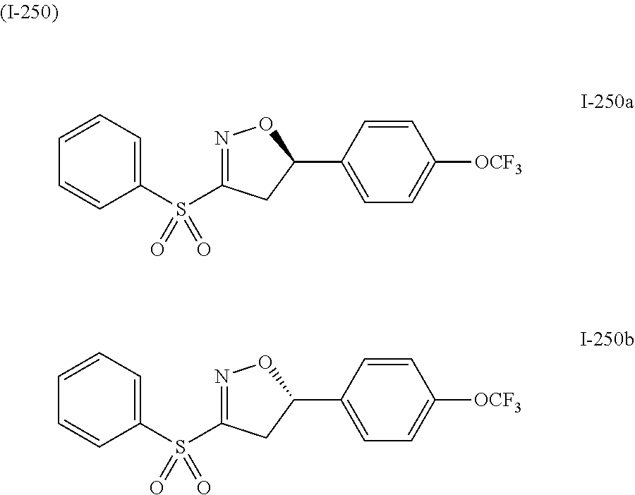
C1=CC=CC=C1S(C1=NOC(C2=CC=C([OCF3])C=C2)C1)(=O)=O.C1=CC=CC=C1S(C1=NOC(C2=CC=C([OCF3])C=C2)C1)(=O)=O
